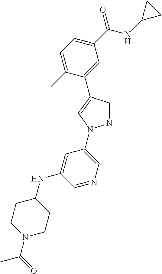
C1(C(NC2CC2)=O)=CC=C(C)C(C2=CN(C3=CN=CC(NC4CCN(C(=O)C)CC4)=C3)N=C2)=C1
